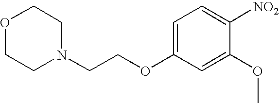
O1CCN(CCOC2=CC=C([NO2])C(OC)=C2)CC1
